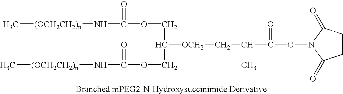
C[(OCH2CH2)n]NC(=O)OCC([OCH2]CC(C)C(=O)ON1C(=O)CCC1=O)COC(=O)N[(OCH2CH2)n]C
